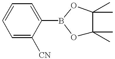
C1=C([CN])C(B2OC(C)(C)C(C)(C)O2)=CC=C1
